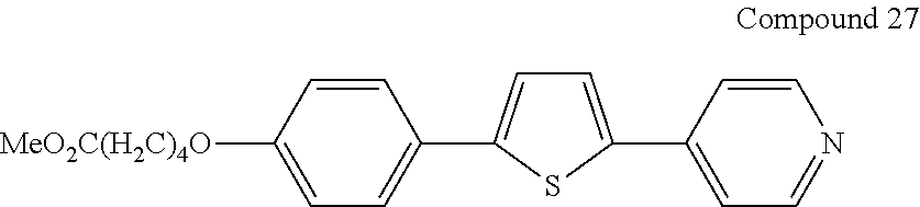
C1=CC([MeO2C(H2C)4O])=CC=C1C1=CC=C(C2=CC=NC=C2)S1
